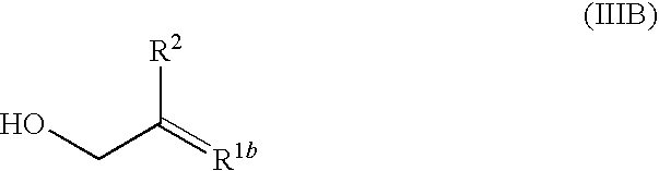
OCC([R2])=[R1b]
